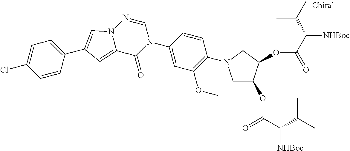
C12=CC(C3=CC=C(Cl)C=C3)=CN1N=CN(C1=CC(OC)=C(N3CC(OC(C(C(C)C)[NHBoc])=O)C(OC(C([NHBoc])C(C)C)=O)C3)C=C1)C2=O
